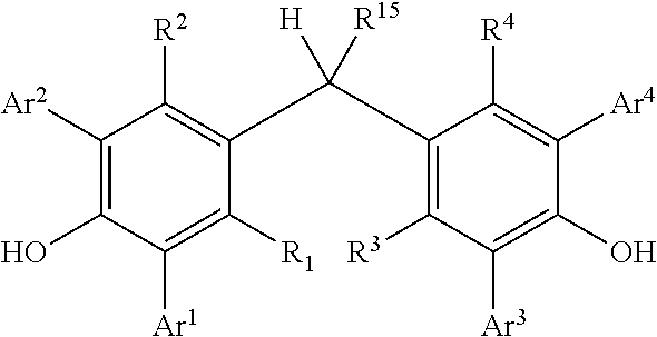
C1([Ar2])=C(O)C([Ar1])=C([R1])C(C(C2=C([R3])C([Ar3])=C(O)C([Ar4])=C2[R4])([H])[R15])=C1[R2]
